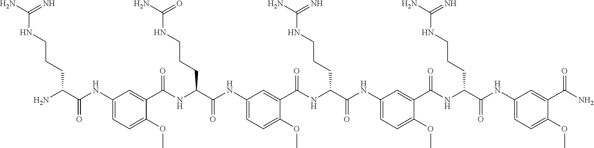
C1(NC(C(N)CCCNC(N)=N)=O)=CC=C(OC)C(C(NC(C(NC2=CC=C(OC)C(C(NC(C(NC3=CC=C(OC)C(C(NC(C(NC4=CC=C(OC)C(C(N)=O)=C4)=O)CCCNC(N)=N)=O)=C3)=O)CCCNC(N)=N)=O)=C2)=O)CCCNC(N)=O)=O)=C1
